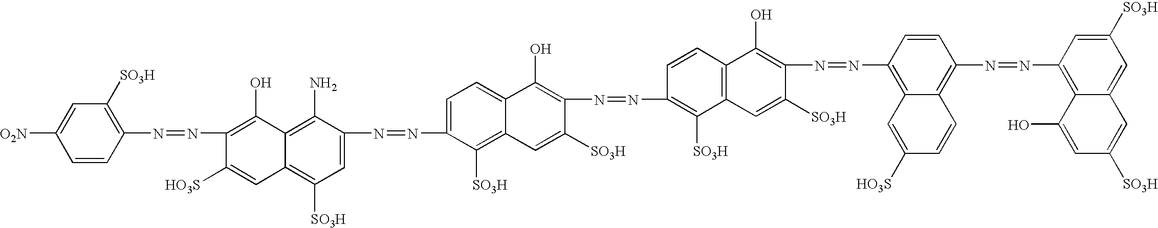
C1=CC(N=NC2=C(O)C3=C(N)C(N=NC4=CC=C5C(=C4[SO3H])C=C([SO3H])C(N=NC4=C([SO3H])C6=C(C=C4)C(O)=C(N=NC4=C7C(=C(N=NC8=C9C(=CC([SO3H])=C8)C=C([SO3H])C=C9O)C=C4)C=CC([HO3S])=C7)C([SO3H])=C6)=C5O)=CC([SO3H])=C3C=C2[HO3S])=C([SO3H])C=C1[O2N]
